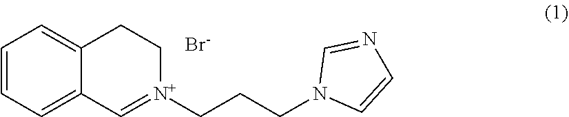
C1=CC=C2C(=C1)CC[N+](CCCN1C=CN=C1)=C2.[Br-]
